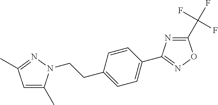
C1=C(C)N(CCC2=CC=C(C3=NOC(C(F)(F)F)=N3)C=C2)N=C1C
